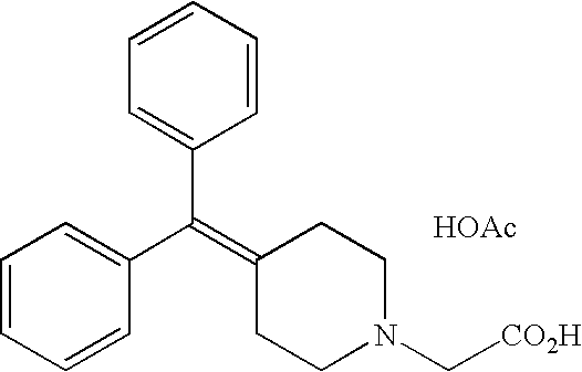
C1=CC=CC(C(=C2CCN(C[CO2H])CC2)C2=CC=CC=C2)=C1.[HOAc]
